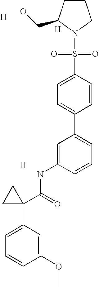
[H].C1=C(NC(=O)C2(C3=CC=CC(OC)=C3)CC2)C=CC=C1C1=CC=C(S(=O)(=O)N2C(CO)CCC2)C=C1.[H].[H]
